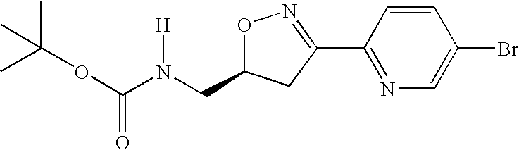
CC(OC(=O)N(CC1ON=C(C2=NC=C(Br)C=C2)C1)[H])(C)C
